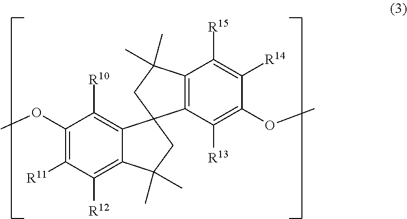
C1(OC)=C([R11])C([R12])=C2C(=C1[R10])C1(CC2(C)C)C2=C(C([R15])=C([R14])C(OC)=C2[R13])C(C)(C)C1
